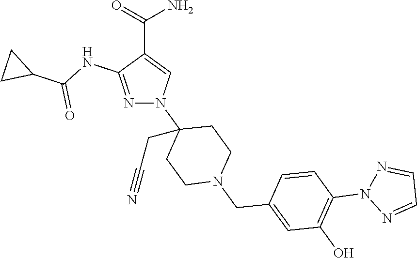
C(C1=CN(C2(CC#N)CCN(CC3=CC(O)=C(N4N=CC=N4)C=C3)CC2)N=C1NC(C1CC1)=O)(=O)N
